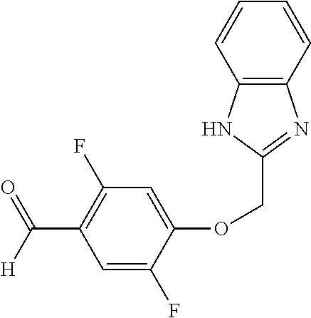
C1=C(F)C(OCC2=NC3=C(C=CC=C3)N2)=CC(F)=C1C([H])=O
